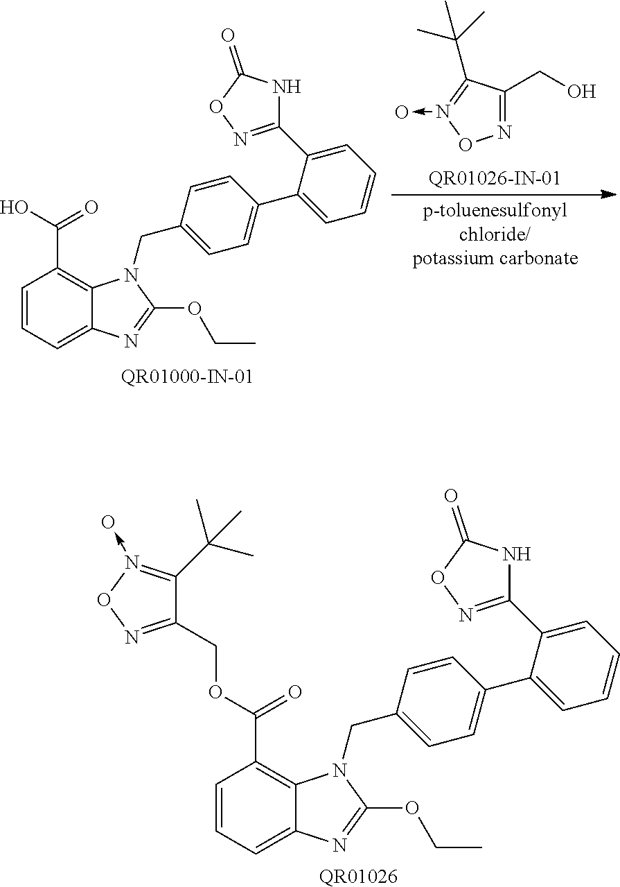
C1=CC=C2C(=C1C(=O)O)N(CC1=CC=C(C3=CC=CC=C3C3=NOC(=O)N3)C=C1)C(OCC)=N2.N1=C(CO)C(C(C)(C)C)=N(->O)O1.[QR01026].C1=CC=C2C(=C1C(=O)OCC1=NON(->O)=C1C(C)(C)C)N(CC1=CC=C(C3=CC=CC=C3C3=NOC(=O)N3)C=C1)C(OCC)=N2
